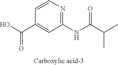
C1=CN=C(NC(C(C)C)=O)C=C1C(O)=O
